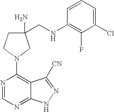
C1(CNC2=C(F)C(Cl)=CC=C2)(N)CCN(C2=C3C(=NC=N2)NN=C3[CN])C1
